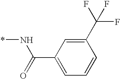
C1=CC(C(F)(F)F)=CC(C(=O)N*)=C1
